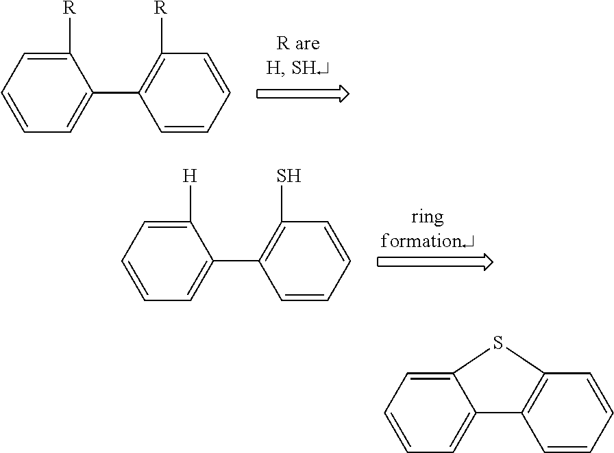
C1([R])=CC=CC=C1C1=C([R])C=CC=C1.C1([H])=CC=CC=C1C1=C(S)C=CC=C1.C12=CC=CC=C1C1=C(C=CC=C1)S2
